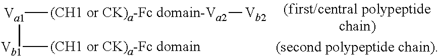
[Va1]([(CH1 or CK)a-Fc domain-Va2][Vb2])[Vb1][(CH1 or CK)a-Fc domain]
